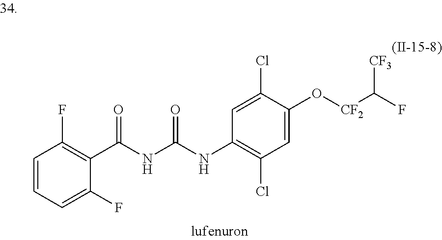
C1=CC=C(F)C(C(NC(NC2=C(Cl)C=C(O[CF2]C(F)[CF3])C(Cl)=C2)=O)=O)=C1F
